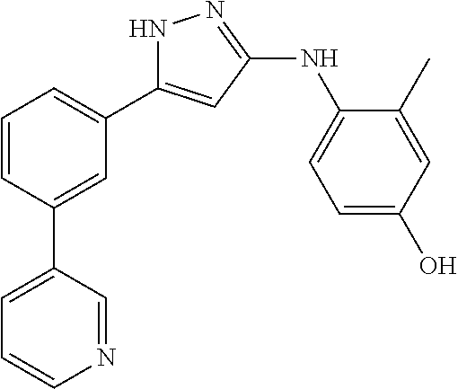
C1=CC(C2=CC=CN=C2)=CC(C2=CC(NC3=CC=C(O)C=C3C)=NN2)=C1
